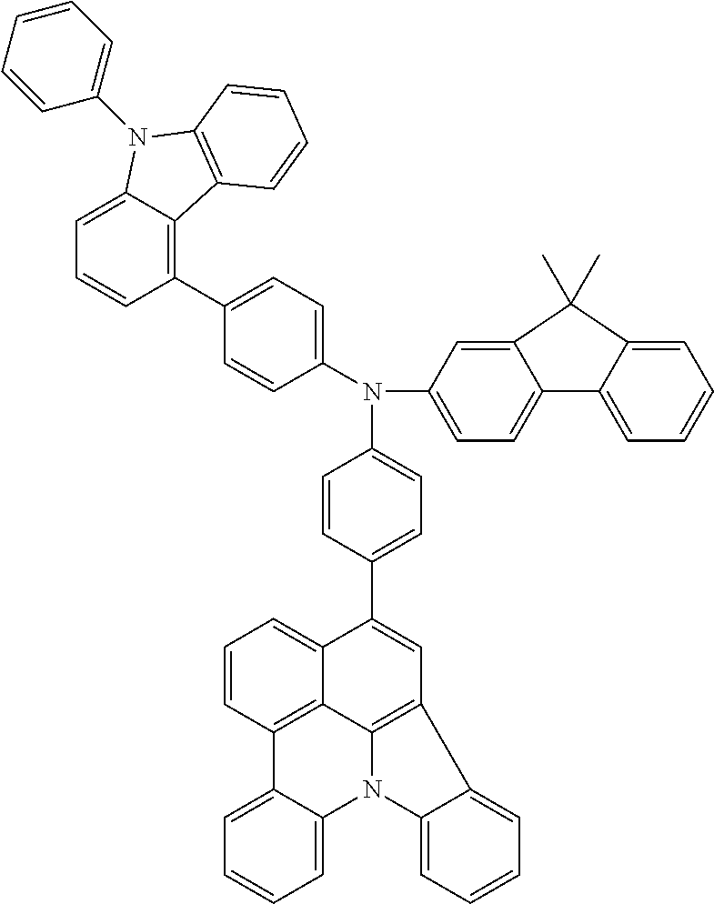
C1=C(N(C2=CC=C3C(=C2)C(C)(C)C2=CC=CC=C32)C2=CC=C(C3=C4C(=CC=C3)N(C3=CC=CC=C3)C3=C4C=CC=C3)C=C2)C=CC(C2=CC3=C4C5=C(C6=CC=CC=C6N4C4=CC=CC=C34)C=CC=C25)=C1
